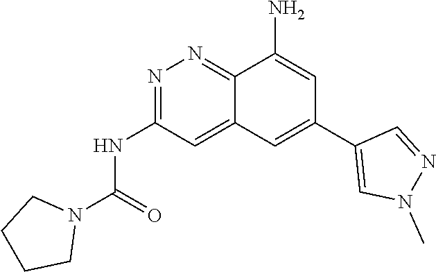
N1(C)N=CC(C2=CC3=CC(NC(N4CCCC4)=O)=NN=C3C(N)=C2)=C1
